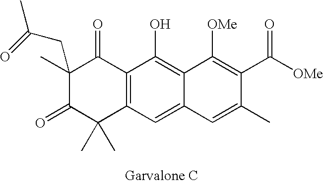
C12=C(O)C3=C(C=C1C=C(C)C(C([OMe])=O)=C2[OMe])C(C)(C)C(=O)C(C)(CC(C)=O)C3=O
